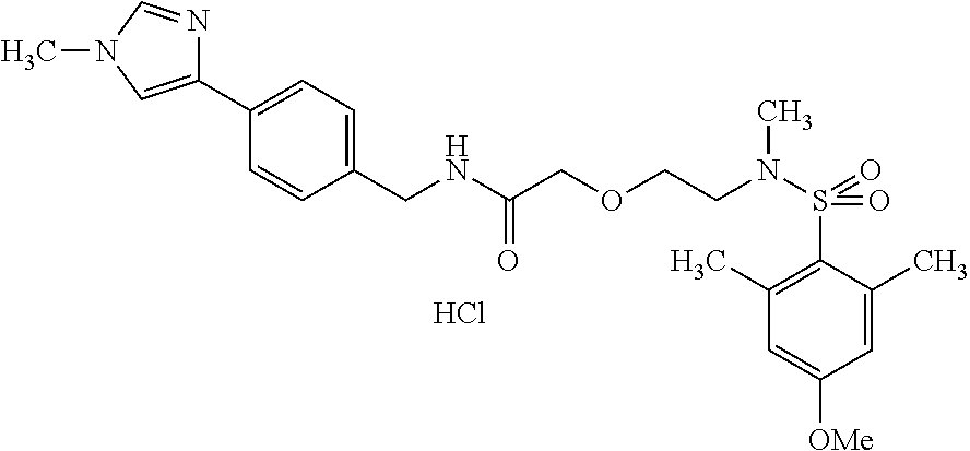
C1=C(C2=CN(C)C=N2)C=CC(CNC(COCCN(S(C2=C(C)C=C([OMe])C=C2C)(=O)=O)C)=O)=C1.Cl
